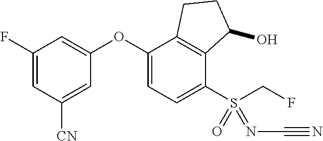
C1(F)=CC([CN])=CC(OC2=CC=C(S(CF)(=O)=NC#N)C3=C2CCC3O)=C1
